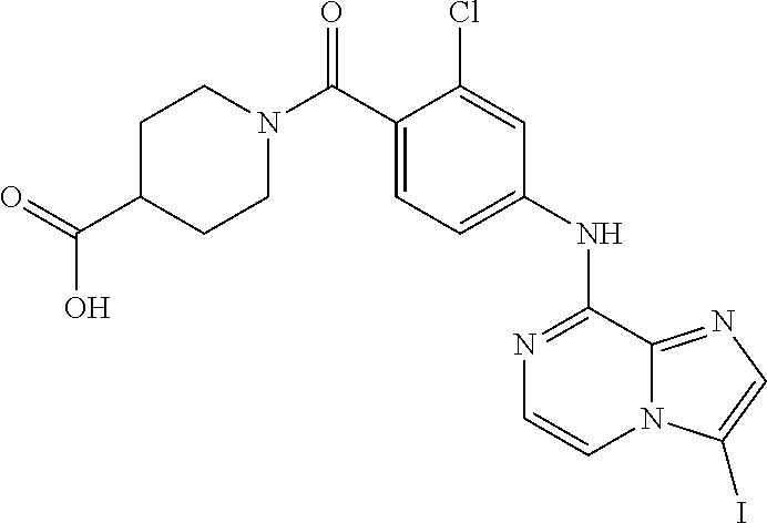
N1(C(C2=CC=C(NC3=NC=CN4C3=NC=C4I)C=C2Cl)=O)CCC(C(=O)O)CC1
